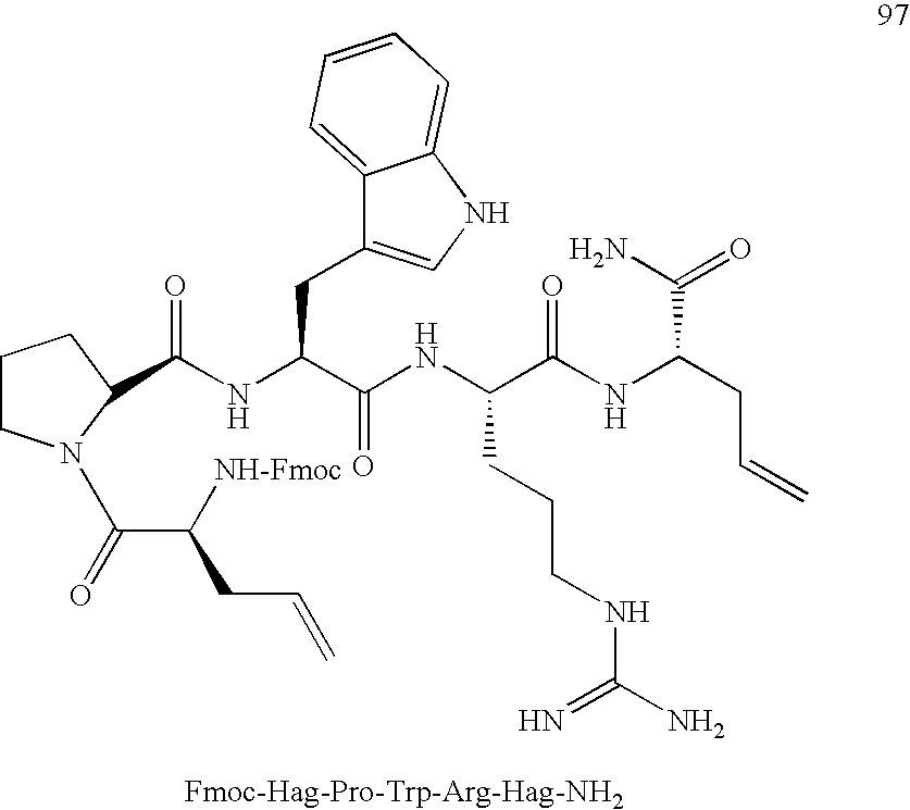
C(NC(C(NC(C(NC(CC=C)C(N)=O)=O)CCCNC(N)=N)=O)CC1=CNC2=CC=CC=C12)(=O)C1N(C(C(CC=C)[NH-Fmoc])=O)CCC1
